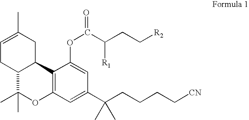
C1=C(C)CC2C(C1)C(C)(C)OC1=C2C(OC(C([R1])CC[R2])=O)=CC(C(CCCC[CN])(C)C)=C1
